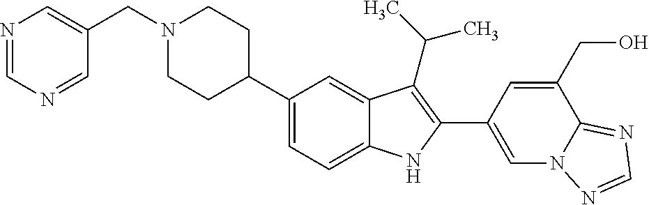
C(N1CCC(C2=CC=C3C(=C2)C(C(C)C)=C(C2=CN4C(=NC=N4)C(CO)=C2)N3)CC1)C1=CN=CN=C1
